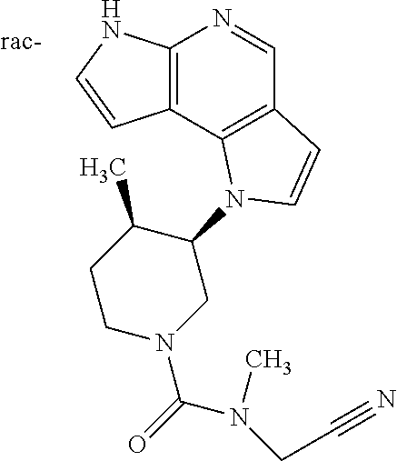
C12=C(C3=C(C=N1)C=CN3C1C(C)CCN(C(=O)N(C)CC#N)C1)C=CN2
